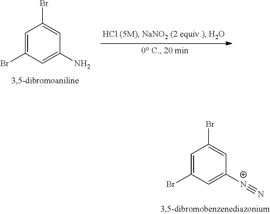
C1=C(Br)C=C(N)C=C1Br.C1=C(Br)C=C([N+]#N)C=C1Br
